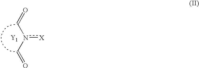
O=Cn(C=O)[X].[Y1]
